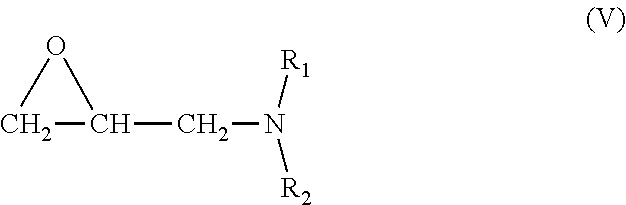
C1C(CN([R2])[R1])O1
